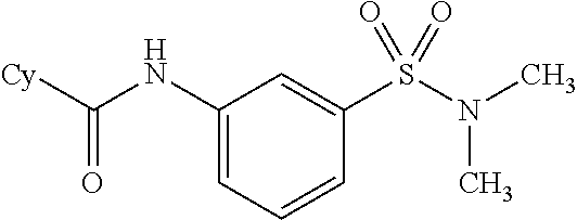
C1(NC([Cy])=O)=CC=CC(S(N(C)C)(=O)=O)=C1
